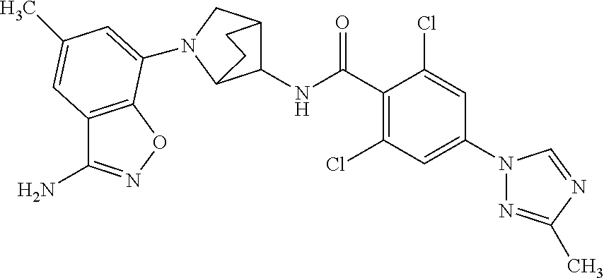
C1(C(NC2C3CN(C4=CC(C)=CC5=C4ON=C5N)C2CC3)=O)=C(Cl)C=C(N2N=C(C)N=C2)C=C1Cl
